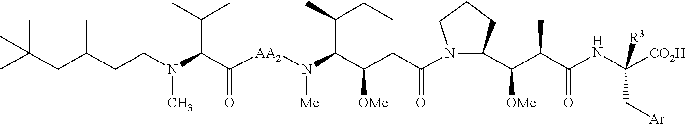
N1(C(CC(C(N([AA2]C(C(N(CCC(CC(C)(C)C)C)C)C(C)C)=O)[Me])C(CC)C)[OMe])=O)C(C(C(C(NC([R3])(C[Ar])[CO2H])=O)C)[OMe])CCC1
